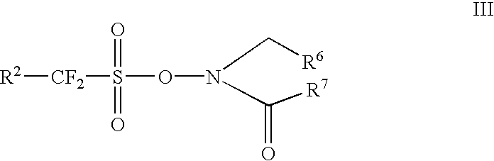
[R2][CF2]S(ON(C([R7])=O)C[R6])(=O)=O
